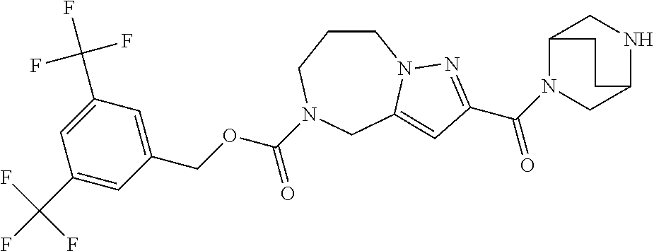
C1CCN(C(OCC2=CC(C(F)(F)F)=CC(C(F)(F)F)=C2)=O)CC2=CC(C(N3CC4NCC3CC4)=O)=NN12
